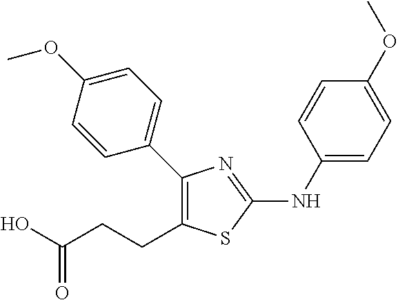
C1(CCC(O)=O)=C(C2=CC=C(OC)C=C2)N=C(NC2=CC=C(OC)C=C2)S1
